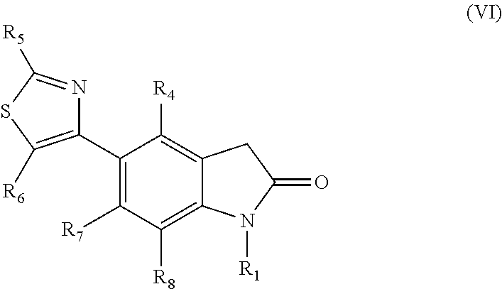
C1(C2=C([R7])C([R8])=C3C(=C2[R4])CC(=O)N3[R1])=C([R6])SC([R5])=N1
